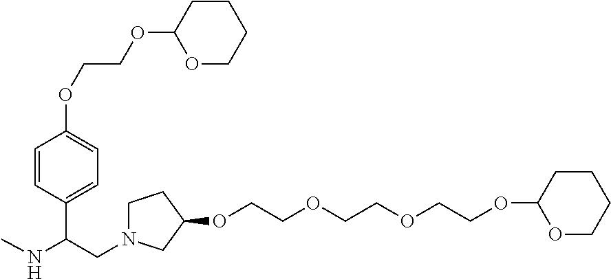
C1=CC(C(CN2CCC(OCCOCCOCCOC3OCCCC3)C2)NC)=CC=C1OCCOC1OCCCC1
